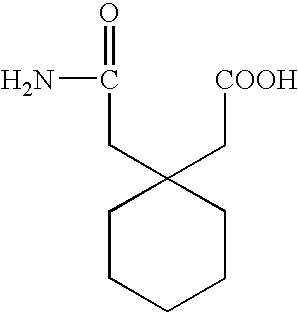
C1CCCCC1(C[COOH])CC(N)=O
